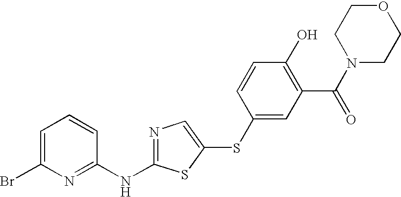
C1=C(Br)N=C(NC2=NC=C(SC3=CC(C(N4CCOCC4)=O)=C(O)C=C3)S2)C=C1
